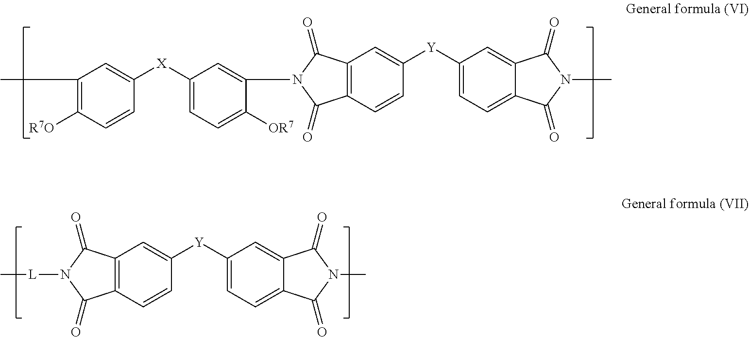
N1([L]C)C(=O)C2=C(C1=O)C=C([Y]C1=CC=C3C(=C1)C(=O)N(C)C3=O)C=C2.C1(C)=C([R7O])C=CC([X]C2=CC=C([OR7])C(N3C(=O)C4=C(C3=O)C=C([Y]C3=CC=C5C(=C3)C(=O)N(C)C5=O)C=C4)=C2)=C1
